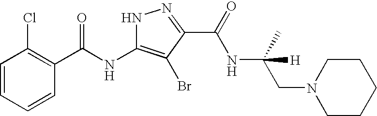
C1=CC=CC(C(NC2=C(Br)C(C(=O)NC(CN3CCCCC3)(C)[H])=NN2)=O)=C1Cl
